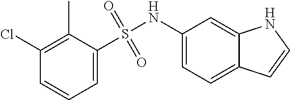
C1(Cl)=C(C)C(S(=O)(=O)NC2=CC=C3C(=C2)NC=C3)=CC=C1
